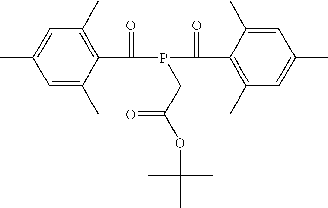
C1=C(C)C(C(=O)P(C(C2=C(C)C=C(C)C=C2C)=O)CC(OC(C)(C)C)=O)=C(C)C=C1C
